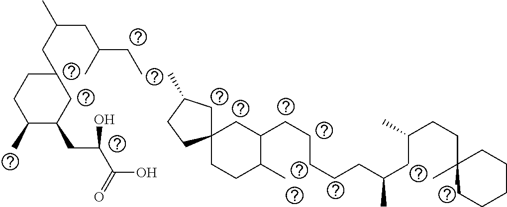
C1CC(C)C(CCCCCC(CC(CCC2(C)CCCCC2)C)C)CC12CC(C)CC2.CCC(CC(CC1CCC(C)C(CC(C(O)=O)O)C1)C)C
